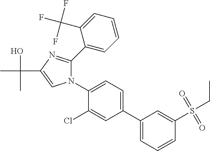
C1(C2=CC=CC(S(CC)(=O)=O)=C2)=CC=C(N2C(C3=CC=CC=C3C(F)(F)F)=NC(C(O)(C)C)=C2)C(Cl)=C1
